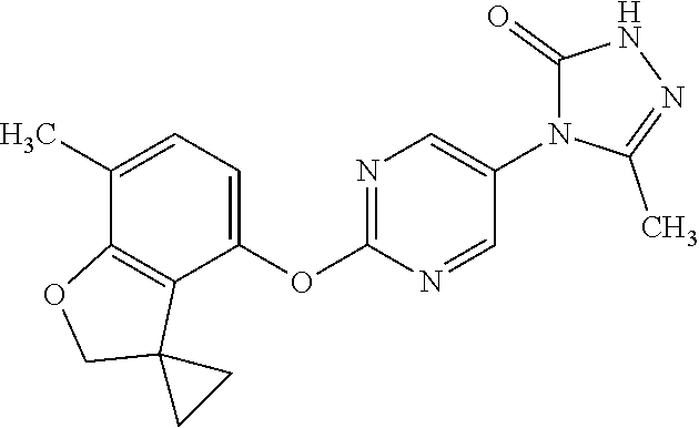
C1(C)=CC=C(OC2=NC=C(N3C(=O)NN=C3C)C=N2)C2=C1OCC21CC1
